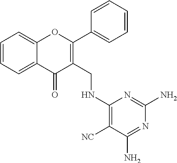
C1=CC=C2C(=C1)OC(C1=CC=CC=C1)=C(CNC1=C([NC])C(N)=NC(N)=N1)C2=O
